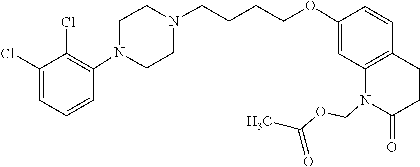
C1=CC(N2CCN(CCCCOC3=CC4=C(C=C3)CCC(=O)N4COC(C)=O)CC2)=C(Cl)C(Cl)=C1
